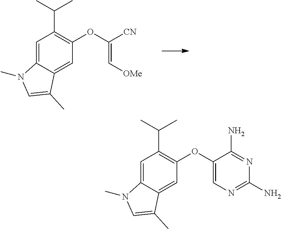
O(C1=C(C(C)C)C=C2C(=C1)C(C)=CN2C)C([CN])=C[OMe].O(C1=C(C(C)C)C=C2C(=C1)C(C)=CN2C)C1=CN=C(N)N=C1N
